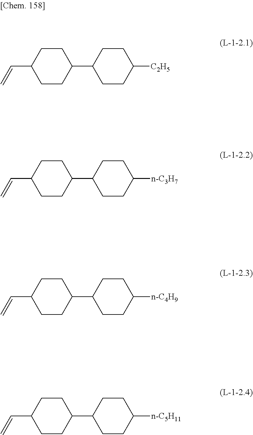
C1(C=C)CCC(C2CCC([C2H5])CC2)CC1.C1(C=C)CCC(C2CCC([n-C3H7])CC2)CC1.C1(C=C)CCC(C2CCC([n-C4H9])CC2)CC1.C1(C=C)CCC(C2CCC([n-C5H11])CC2)CC1
